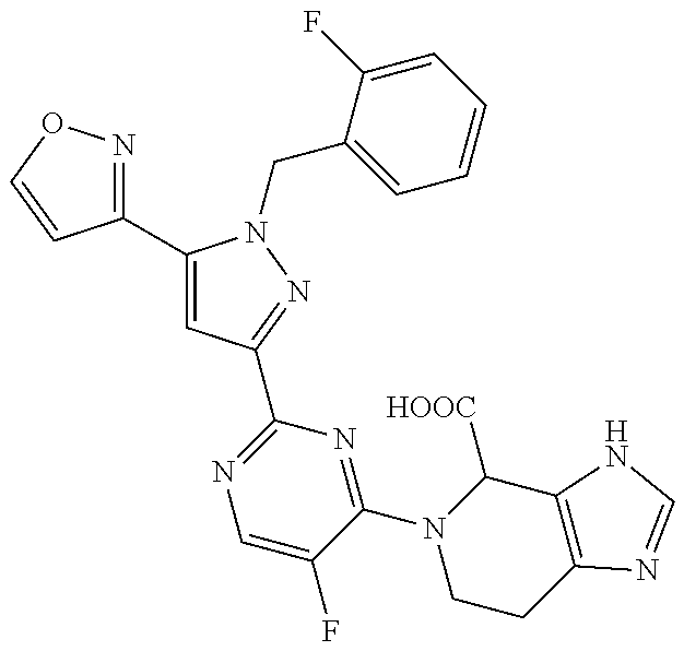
C1(C2=CC(C3=NC=C(F)C(N4CCC5=C(C4[HOOC])NC=N5)=N3)=NN2CC2=CC=CC=C2F)=NOC=C1
